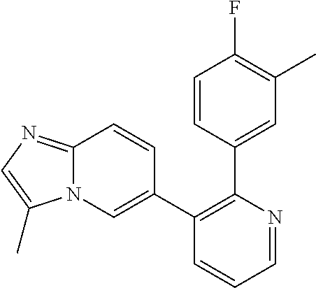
C1(C2=CN3C(=NC=C3C)C=C2)=C(C2=CC(C)=C(F)C=C2)N=CC=C1
